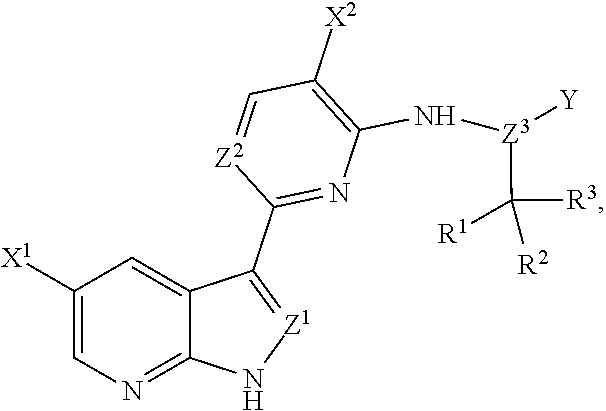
C1([X1])=CN=C2C(=C1)C(C1=NC(N[Z3](C([R3])([R2])[R1])[Y])=C([X2])C=[Z2]1)=[Z1]N2
